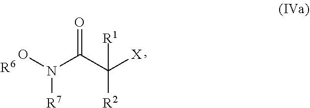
[R6].ON(C(C([X])([R1])[R2])=O)[R7]
